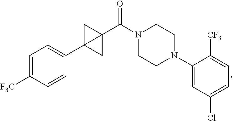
C1=C([F3C])C=CC(C23CC2(C(N2CCN(C4=CC(Cl)=CC=C4[CF3])CC2)=O)C3)=C1
